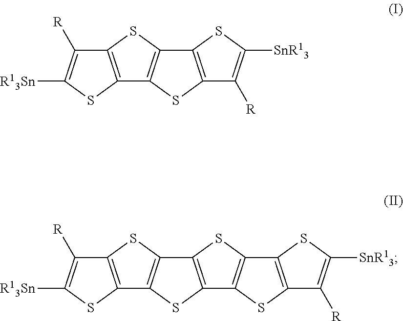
C12=C(SC([R13Sn])=C1[R])C1=C(S2)C2=C(S1)C1=C(S2)C2=C(S1)C([R])=C([SnR13])S2.C12=C(SC([R13Sn])=C1[R])C1=C(S2)C2=C(S1)C([R])=C([SnR13])S2
